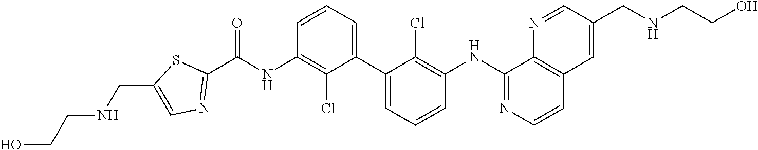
C1=CC=C(C2=CC=CC(NC3=NC=CC4=C3N=CC(CNCCO)=C4)=C2Cl)C(Cl)=C1NC(C1=NC=C(CNCCO)S1)=O
